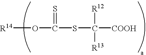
S(C([COOH])([R12])[R13])C(O[R14])=S
